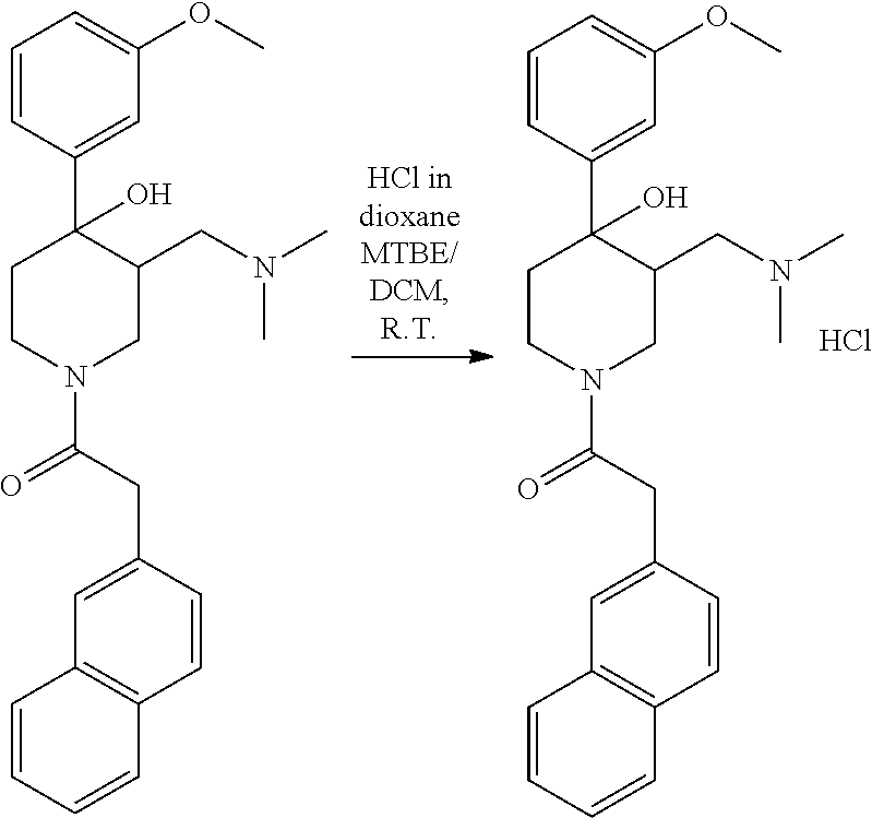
C1=CC(C2(O)CCN(C(CC3=CC4=C(C=C3)C=CC=C4)=O)CC2CN(C)C)=CC(OC)=C1.Cl.C1=CC(C2(O)CCN(C(CC3=CC4=C(C=C3)C=CC=C4)=O)CC2CN(C)C)=CC(OC)=C1
